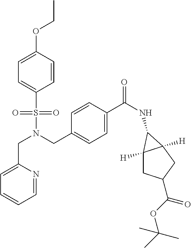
C1=C(CN(S(=O)(=O)C2=CC=C(OCC)C=C2)CC2=CC=C(C(NC3C4([H])CC(C(OC(C)(C)C)=O)CC43[H])=O)C=C2)N=CC=C1
